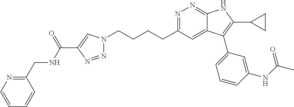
N1=C(CCCCN2N=NC(C(NCC3=NC=CC=C3)=O)=C2)C=C2C(=N1)NC(C1CC1)=C2C1=CC=CC(NC(C)=O)=C1
